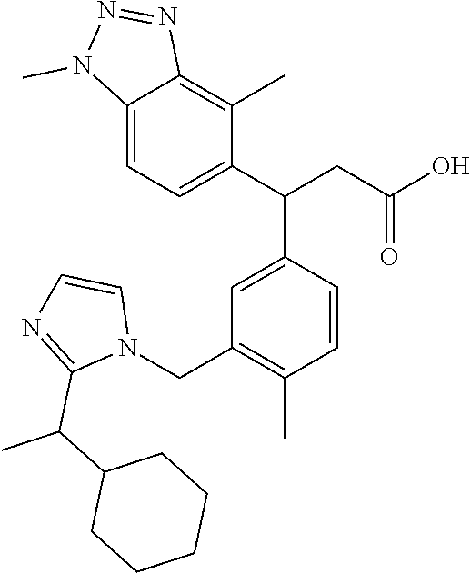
C1(C(CC(O)=O)C2=CC(CN3C=CN=C3C(C3CCCCC3)C)=C(C)C=C2)=CC=C2C(=C1C)N=NN2C
